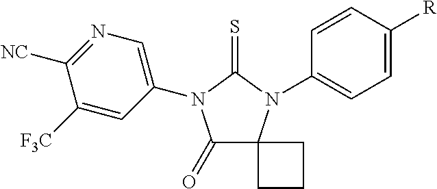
C1(=O)C2(N(C3=CC=C([R])C=C3)C(=S)N1C1=CN=C([NC])C([F3C])=C1)CCC2
